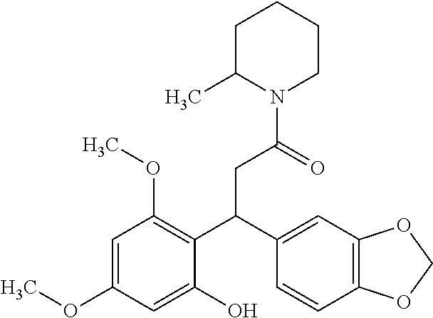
C1C(C)N(C(=O)CC(C2=C(OC)C=C(OC)C=C2O)C2=CC3=C(C=C2)OCO3)CCC1
